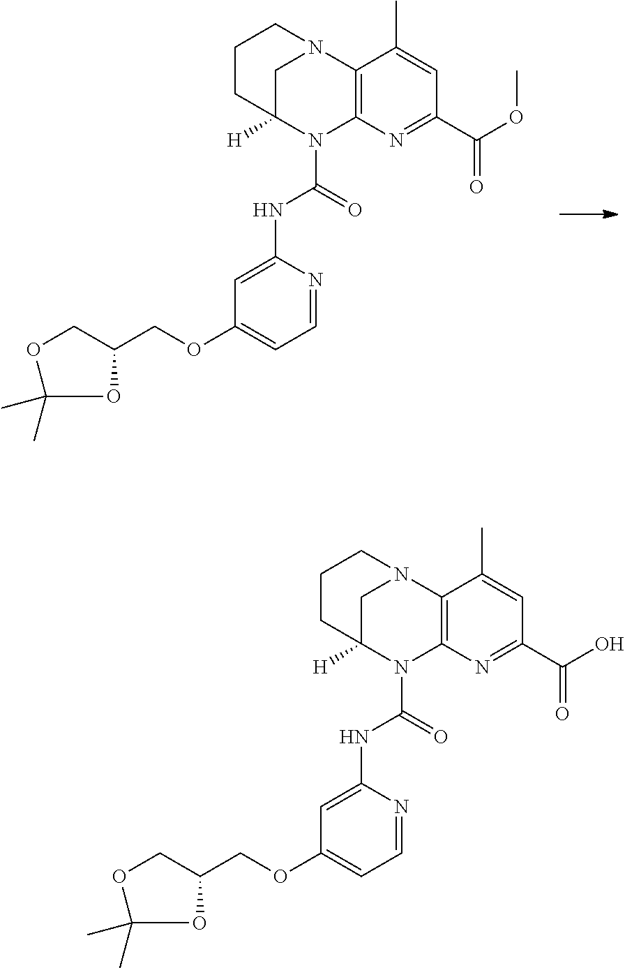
C12=C(N=C(C(O)=O)C=C1C)N(C(=O)NC1=CC(OCC3OC(C)(C)OC3)=CC=N1)C1([H])CN2CCC1.C12=C(N=C(C(OC)=O)C=C1C)N(C(=O)NC1=CC(OCC3OC(C)(C)OC3)=CC=N1)C1([H])CN2CCC1
